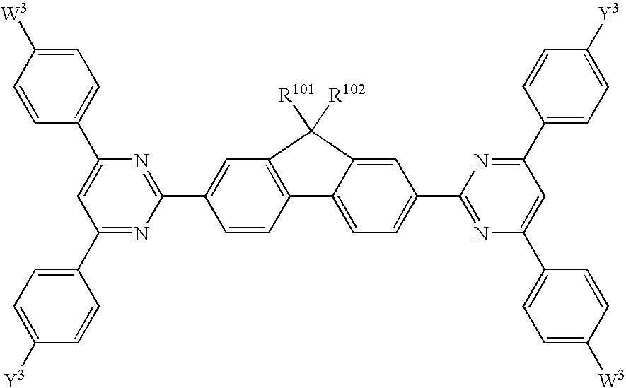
C1(C2=CC=C([Y3])C=C2)=NC(C2=CC3=C(C=C2)C2=CC=C(C4=NC(C5=CC=C([W3])C=C5)=CC(C5=CC=C([Y3])C=C5)=N4)C=C2C3([R101])[R102])=NC(C2=CC=C([W3])C=C2)=C1
